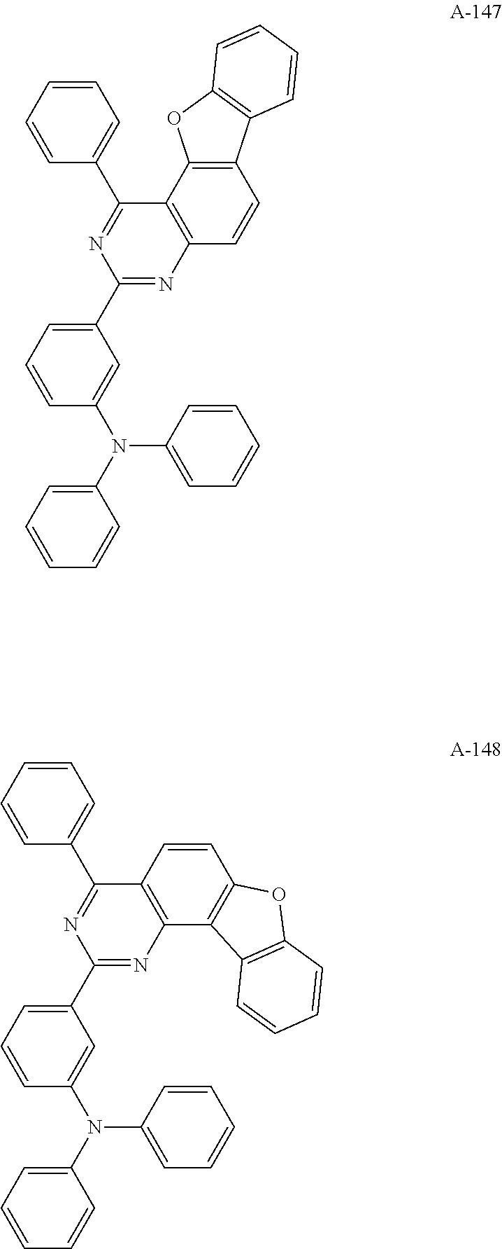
C12=C(C3=C(C=C1)N=C(C1=CC=CC(N(C4=CC=CC=C4)C4=CC=CC=C4)=C1)N=C3C1=CC=CC=C1)OC1=C2C=CC=C1.C1=CC2=C(C3=C1OC1=C3C=CC=C1)N=C(C1=CC=CC(N(C3=CC=CC=C3)C3=CC=CC=C3)=C1)N=C2C1=CC=CC=C1
